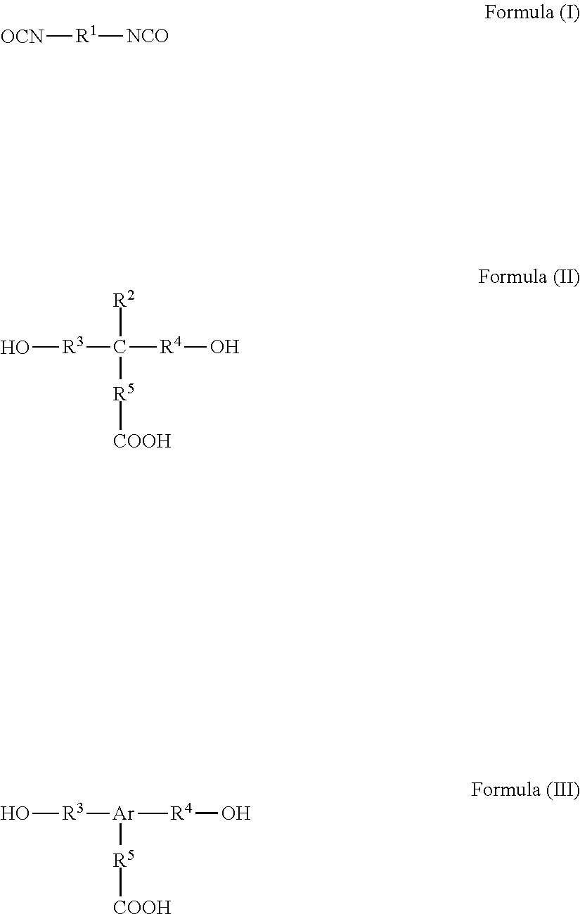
[R1]([NCO])[OCN].[R4](O)C([R3]O)([R2])[R5][COOH].[R4](O)[Ar]([R3]O)[R5][COOH]
